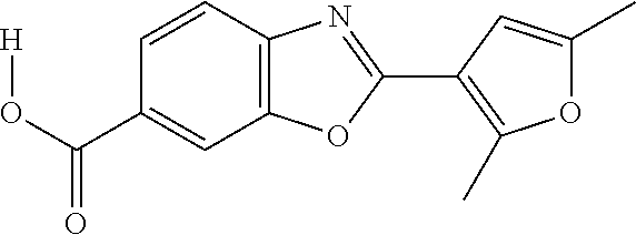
C1(C(O[H])=O)=CC2=C(C=C1)N=C(C1=C(C)OC(C)=C1)O2
